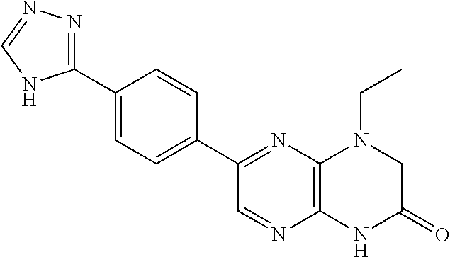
C1(C2=NC3=C(N=C2)NC(=O)CN3CC)=CC=C(C2=NN=CN2)C=C1
